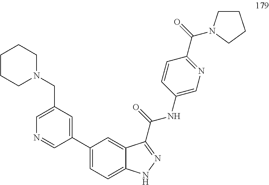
C1(C2=CC(CN3CCCCC3)=CN=C2)=CC=C2C(=C1)C(C(NC1=CN=C(C(=O)N3CCCC3)C=C1)=O)=NN2
